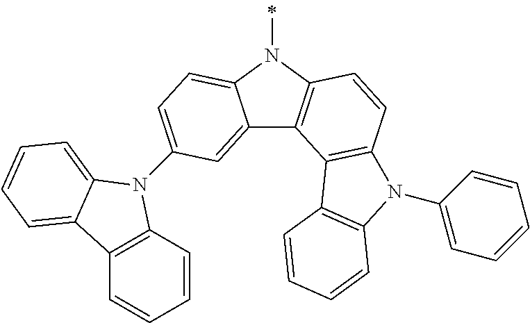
C12=CC(N3C4=C(C=CC=C4)C4=CC=CC=C34)=CC=C1N(C)C1=C2C2=C(C=C1)N(C1=CC=CC=C1)C1=C2C=CC=C1
